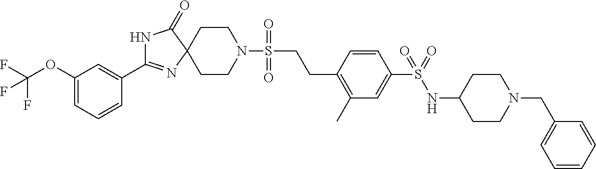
N1C(C2=CC(OC(F)(F)F)=CC=C2)=NC2(C1=O)CCN(S(CCC1=C(C)C=C(S(NC3CCN(CC4=CC=CC=C4)CC3)(=O)=O)C=C1)(=O)=O)CC2
